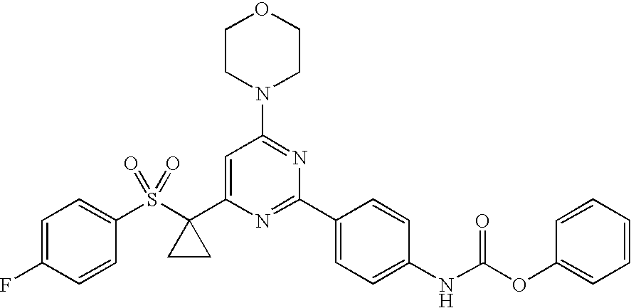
C1(S(=O)(=O)C2(C3=CC(N4CCOCC4)=NC(C4=CC=C(NC(OC5=CC=CC=C5)=O)C=C4)=N3)CC2)=CC=C(F)C=C1
